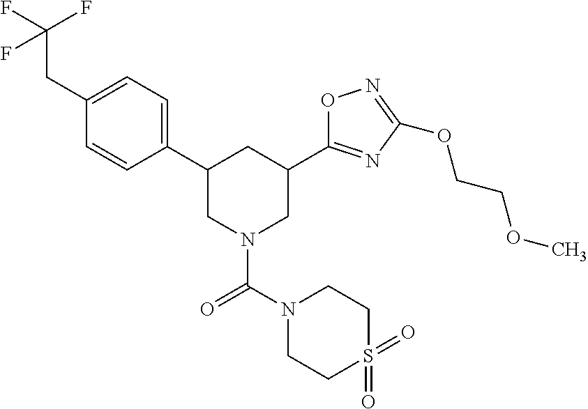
C1(C2CN(C(N3CCS(=O)(=O)CC3)=O)CC(C3=NC(OCCOC)=NO3)C2)=CC=C(CC(F)(F)F)C=C1
